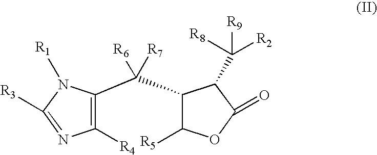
C1([R4])=C(C(C2C([R5])OC(=O)C2C([R9])([R8])[R2])([R6])[R7])N([R1])C([R3])=N1
